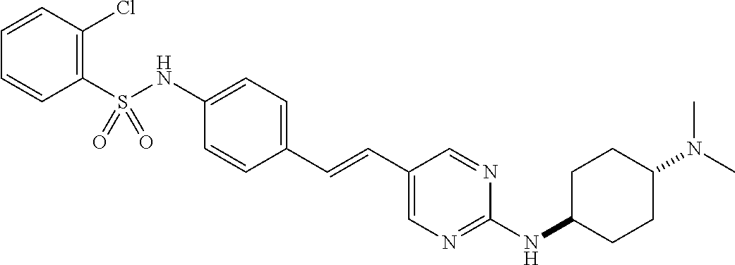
C1(S(NC2=CC=C(C=CC3=CN=C(NC4CCC(N(C)C)CC4)N=C3)C=C2)(=O)=O)=C(Cl)C=CC=C1
